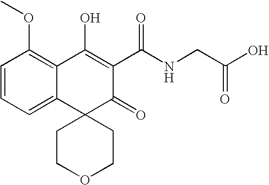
C1=CC=C2C(=C1OC)C(O)=C(C(NCC(O)=O)=O)C(=O)C21CCOCC1
